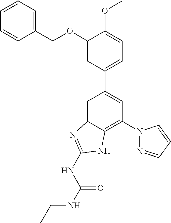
C1=C2C(=C(N3N=CC=C3)C=C1C1=CC=C(OC)C(OCC3=CC=CC=C3)=C1)NC(NC(NCC)=O)=N2
